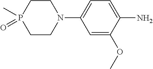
CP1(=O)CCN(C2=CC=C(N)C(OC)=C2)CC1
